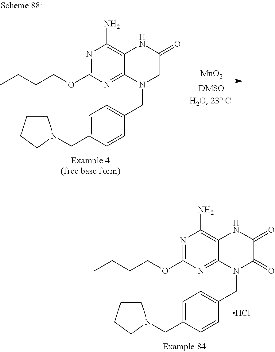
N1=C(OCCCC)N=C2C(=C1N)NC(=O)C(=O)N2CC1=CC=C(CN2CCCC2)C=C1.Cl.[MnO2].N1=C(OCCCC)N=C2C(=C1N)NC(=O)CN2CC1=CC=C(CN2CCCC2)C=C1
